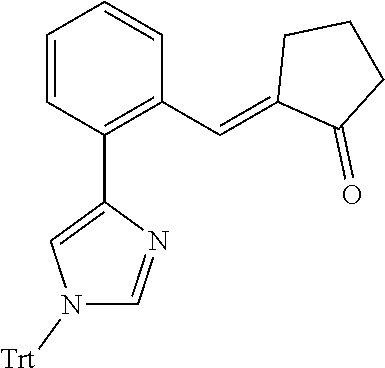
C1=CC(C2=CN([Trt])C=N2)=C(C=C2C(=O)CCC2)C=C1
